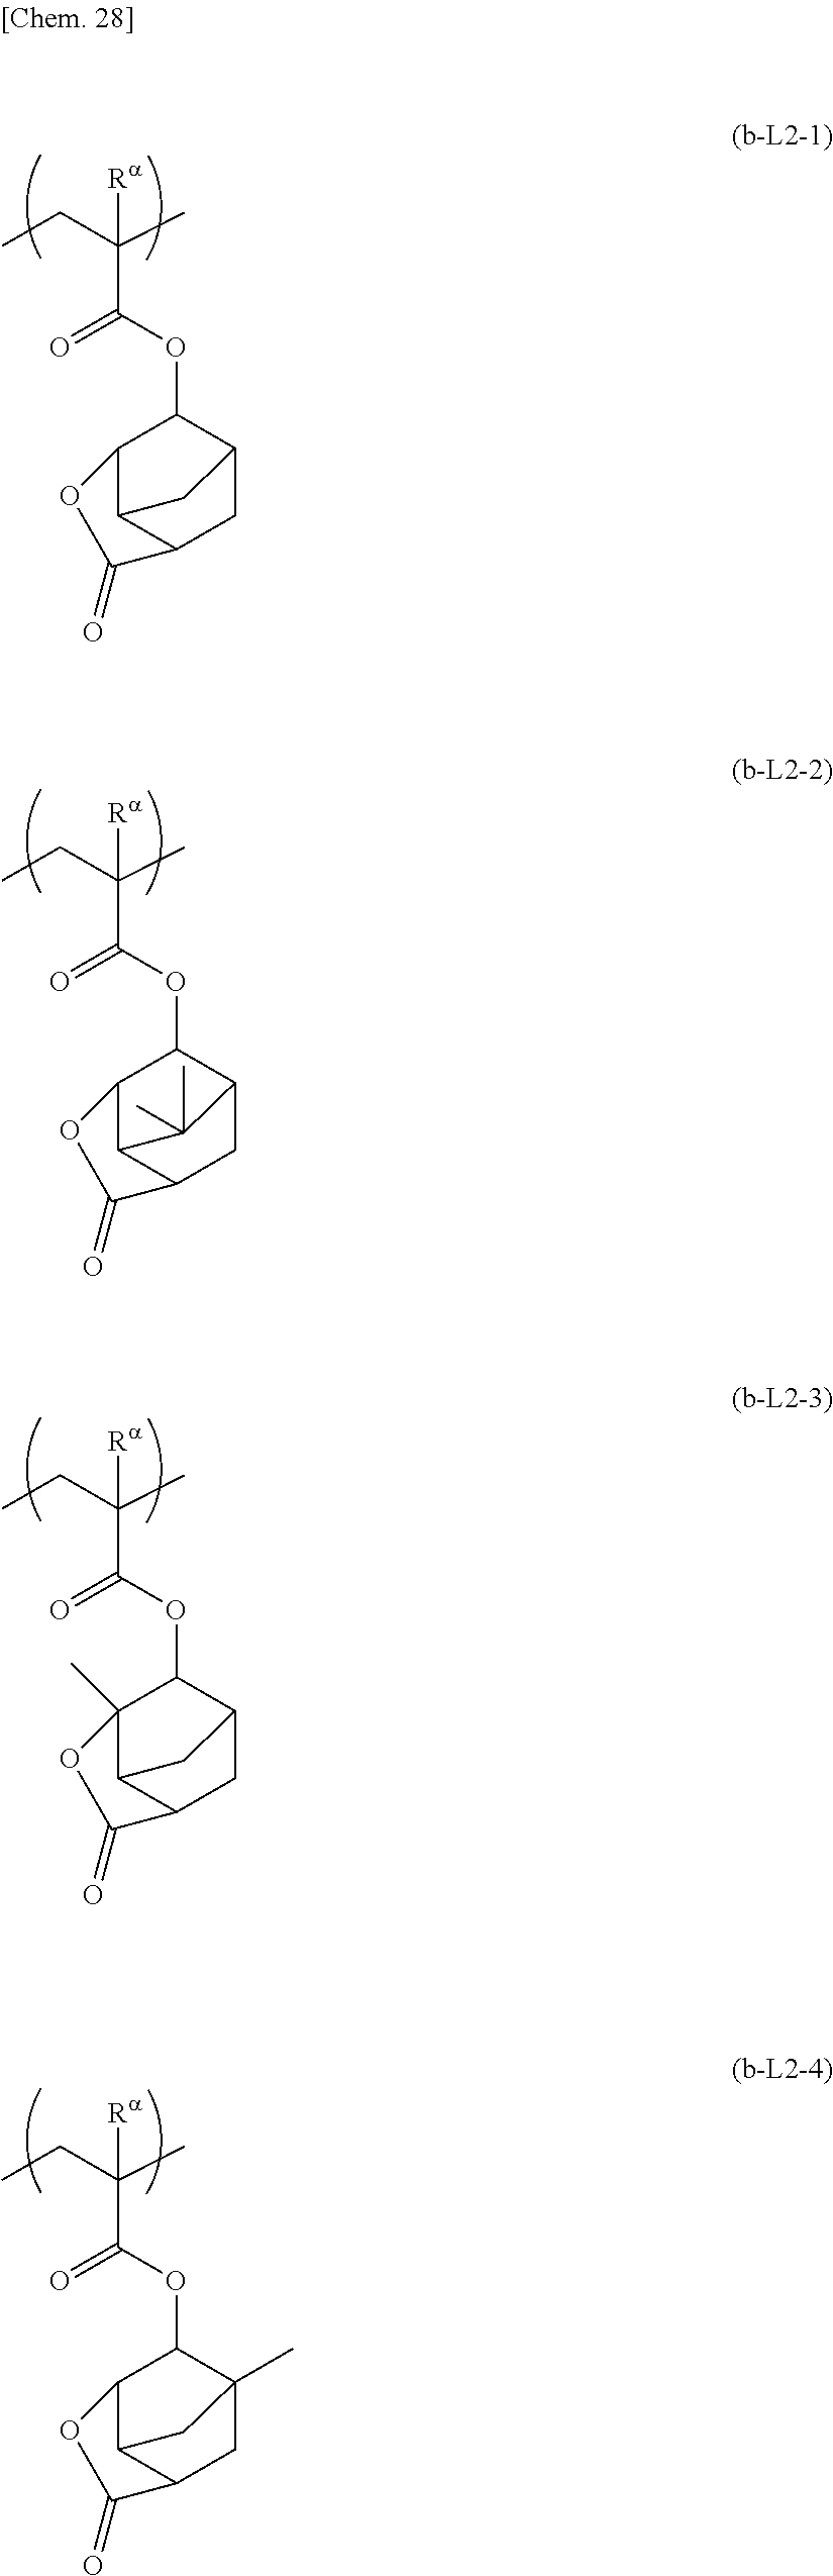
CCC(C)(C(OC1C2C3C(CC1C3)C(=O)O2)=O)[Ra].CCC(C)(C(OC1C2C3C(CC1C3(C)C)C(=O)O2)=O)[Ra].CCC(C)(C(OC1C2(C)C3C(CC1C3)C(=O)O2)=O)[Ra].CCC(C)(C(OC1C2C3C(CC1(C)C3)C(=O)O2)=O)[Ra]
